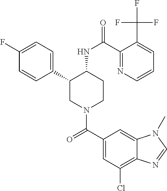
C1(F)=CC=C(C2CN(C(C3=CC(Cl)=C4C(=C3)N(C)C=N4)=O)CCC2NC(=O)C2=NC=CC=C2C(F)(F)F)C=C1
